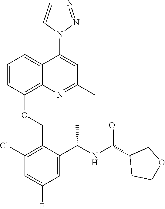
C1=CC(OCC2=C(Cl)C=C(F)C=C2C(NC(C2CCOC2)=O)C)=C2C(=C1)C(N1N=NC=C1)=CC(C)=N2
